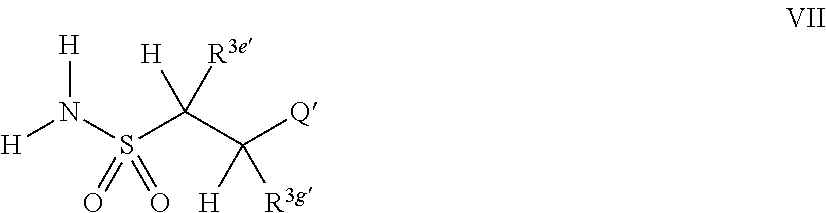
[H]N(S(C(C([Q])([R3g])[H])([R3e])[H])(=O)=O)[H]
